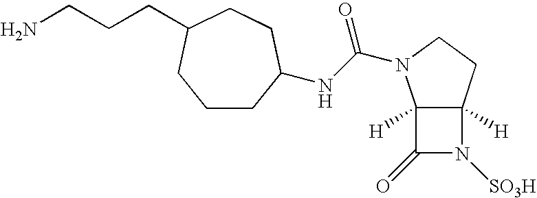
C12([H])C([H])(CCN1C(NC1CCCC(CCCN)CC1)=O)N([SO3H])C2=O
